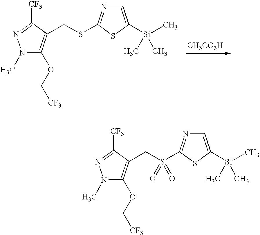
N1(C)C(OC[CF3])=C(CSC2=NC=C([Si](C)(C)C)S2)C([CF3])=N1.[CH3CO3H].N1(C)C(OC[CF3])=C(CS(C2=NC=C([Si](C)(C)C)S2)(=O)=O)C([CF3])=N1
